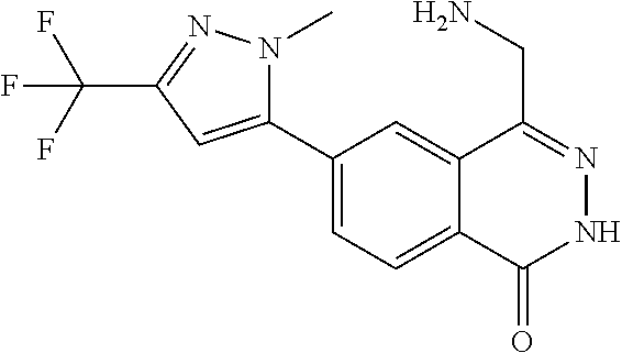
C1(C2=CC(C(F)(F)F)=NN2C)=CC=C2C(=C1)C(CN)=NNC2=O
